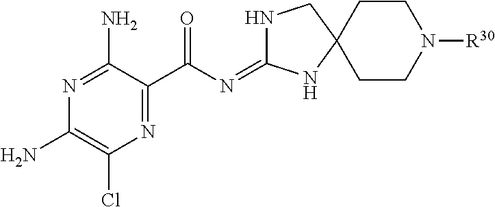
N1=C(C(=O)N=C2NCC3(N2)CCN([R30])CC3)C(N)=NC(N)=C1Cl
